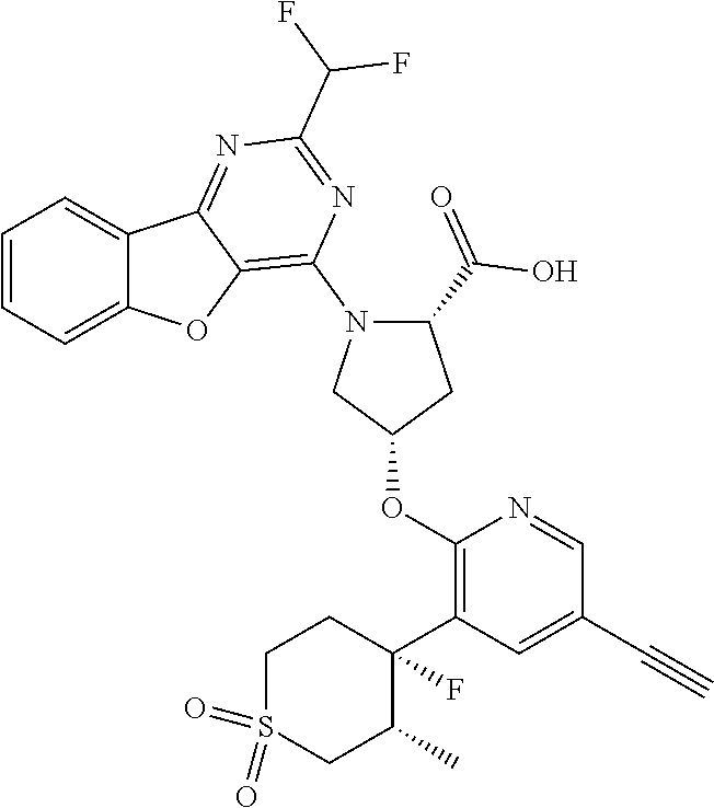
C1=CC=C2C(=C1)C1=NC(C(F)F)=NC(N3CC(OC4=C(C5(F)CCS(=O)(=O)CC5C)C=C(C#C)C=N4)CC3C(O)=O)=C1O2
